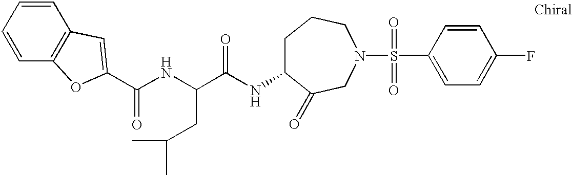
C(NC(C(NC1CCCN(S(C2=CC=C(F)C=C2)(=O)=O)CC1=O)=O)CC(C)C)(=O)C1=CC2=C(C=CC=C2)O1
